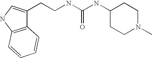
C1(CCNC(NC2CCN(C)CC2)=O)=CNC2=C1C=CC=C2
